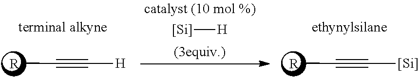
CC#C[H].[R].[Si][H].CC#C[Si].[R]
